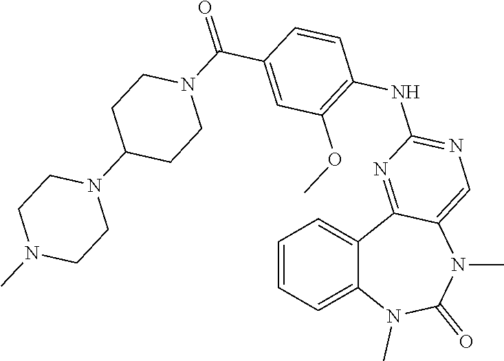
C1=CC=C2C(=C1)C1=NC(NC3=C(OC)C=C(C(=O)N4CCC(N5CCN(C)CC5)CC4)C=C3)=NC=C1N(C)C(=O)N2C
